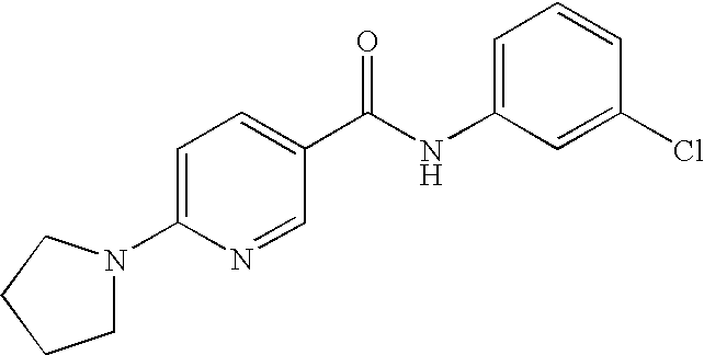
C1=C(NC(C2=CC=C(N3CCCC3)N=C2)=O)C=C(Cl)C=C1
